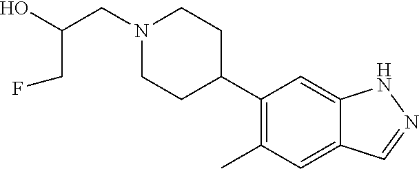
N1(CC(O)CF)CCC(C2=C(C)C=C3C(=C2)NN=C3)CC1
